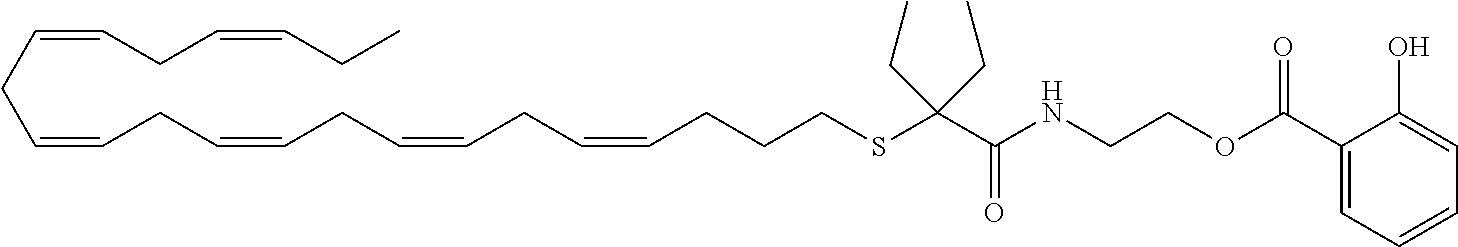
C(CC=CCC=CCC=CCC=CCCCSC(C(=O)NCCOC(=O)C1=CC=CC=C1O)(CC)CC)=CCC=CCC
